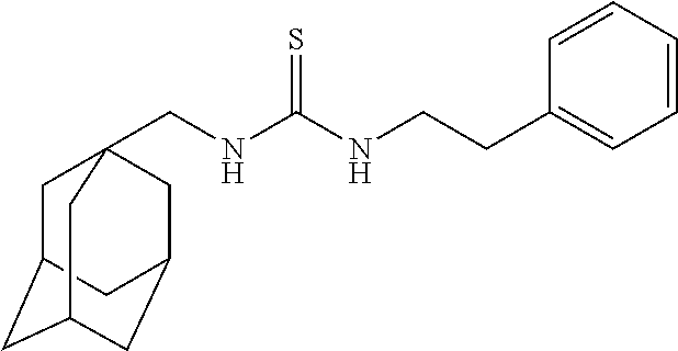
C(NC(NCCC1=CC=CC=C1)=S)C12CC3CC(CC(C1)C3)C2
